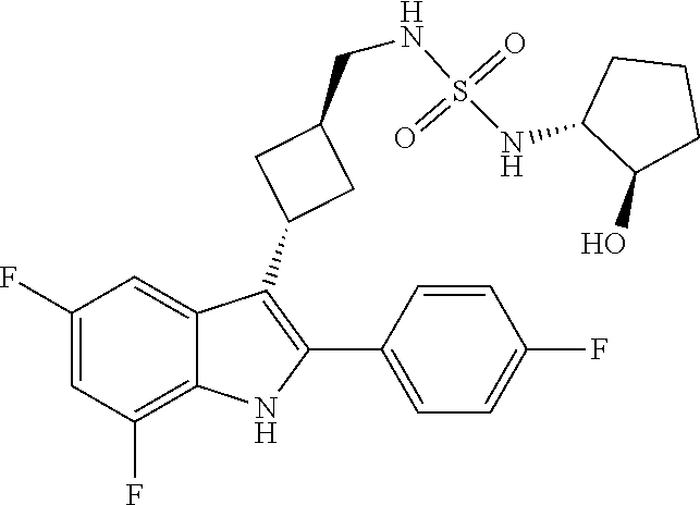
N(S(=O)(=O)NC1C(O)CCC1)CC1CC(C2=C(C3=CC=C(F)C=C3)NC3=C(F)C=C(F)C=C23)C1
